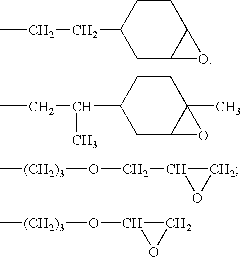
CCCC1CC2C(CC1)O2.CCC(C1CC2C(C)(CC1)O2)C.[(CH2)3](OCC1OC1)C.[(CH2)3](OC1OC1)C
